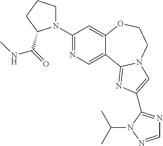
C1(N2CCCC2C(=O)NC)=NC=C2C(=C1)OCCN1C2=NC(C2=NC=NN2C(C)C)=C1
